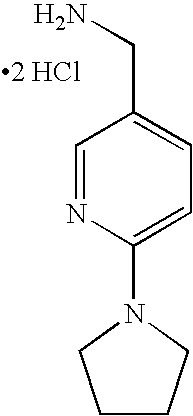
[2 HCl].C1=NC(N2CCCC2)=CC=C1CN
